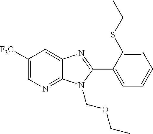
C1([F3C])=CN=C2C(=C1)N=C(C1=CC=CC=C1SCC)N2COCC
